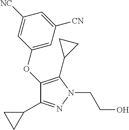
C1(OC2=CC([CN])=CC([NC])=C2)=C(C2CC2)N(CCO)N=C1C1CC1
